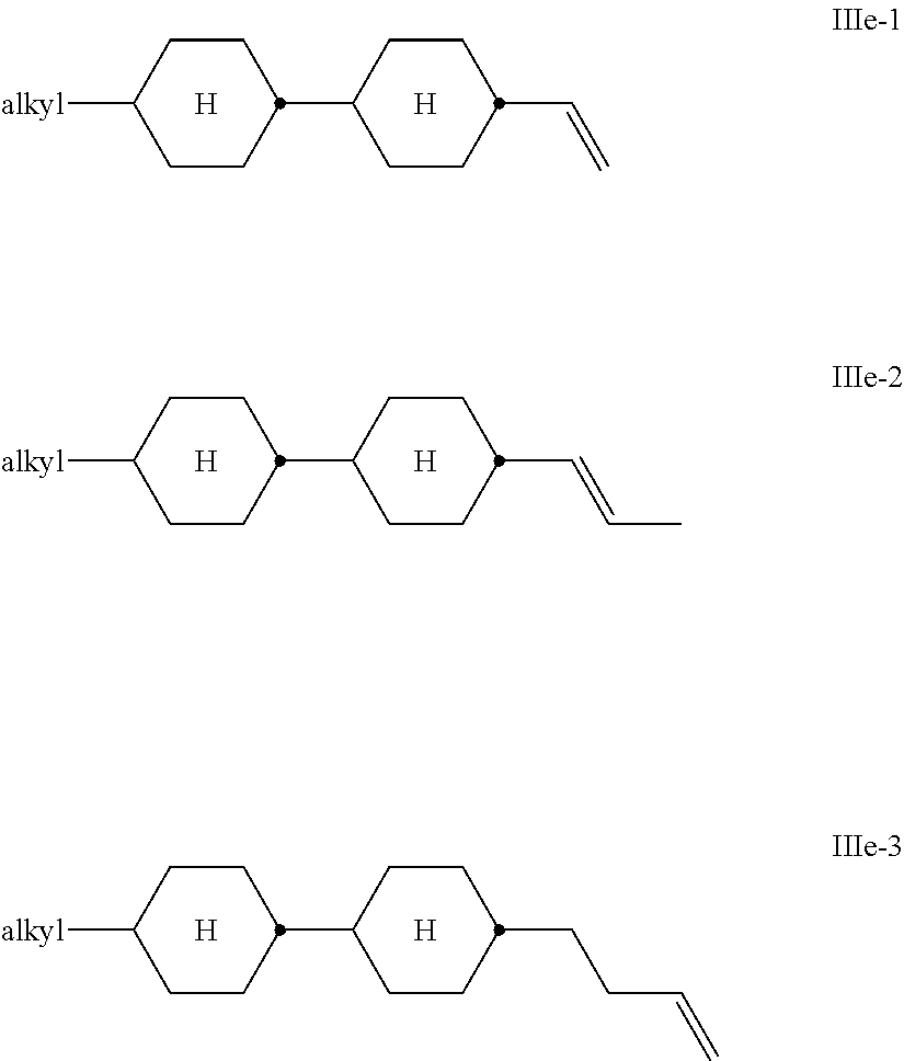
[alkyl]C1CCC(C2CCC(C=C)CC2)CC1.[H].[H].[alkyl]C1CCC(C2CCC(C=CC)CC2)CC1.[H].[H].[alkyl]C1CCC(C2CCC(CCC=C)CC2)CC1.[H].[H]
